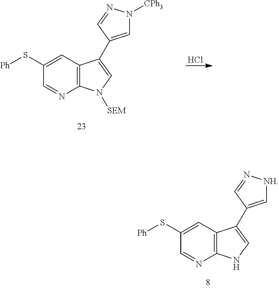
C12=C(C=C(S[Ph])C=N1)C(C1=CN([CPh3])N=C1)=CN2[SEM].Cl.C12=C(C=C(S[Ph])C=N1)C(C1=C[NH]N=C1)=CN2
